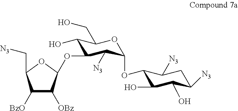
C1(OC2C([N3])C(OC3C([OBz])C([BzO])C(C[N3])O3)C(O)C(CO)O2)C(O)C(O)C([N3])CC1[N3]
